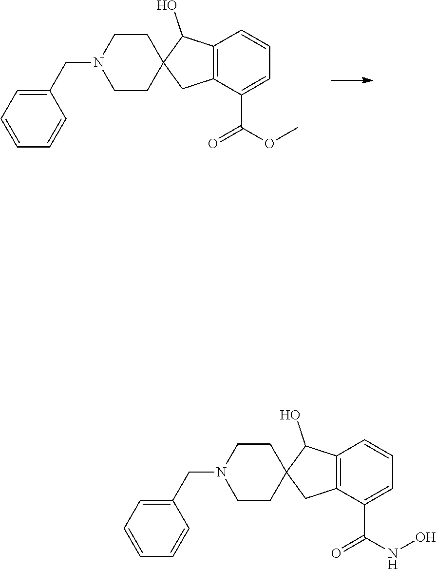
C12=C(C(C(OC)=O)=CC=C1)CC1(C2O)CCN(CC2=CC=CC=C2)CC1.C12=C(C(C(NO)=O)=CC=C1)CC1(C2O)CCN(CC2=CC=CC=C2)CC1
